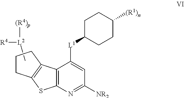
C1C([L1]C2=CC([NR2])=NC3=C2C2=C(S3)CCC2)CCC([(R1)n])C1.C[L2]([(R4)p])[R4]
